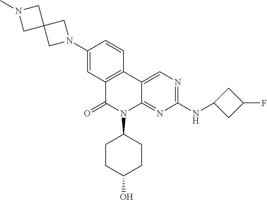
C12=C(C3=CN=C(NC4CC(F)C4)N=C3N(C3CCC(O)CC3)C1=O)C=CC(N1CC3(C1)CN(C)C3)=C2
